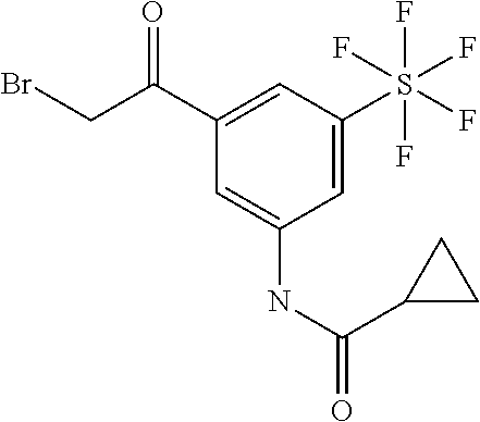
C1(C(CBr)=O)=CC(S(F)(F)(F)(F)F)=CC(NC(C2CC2)=O)=C1
